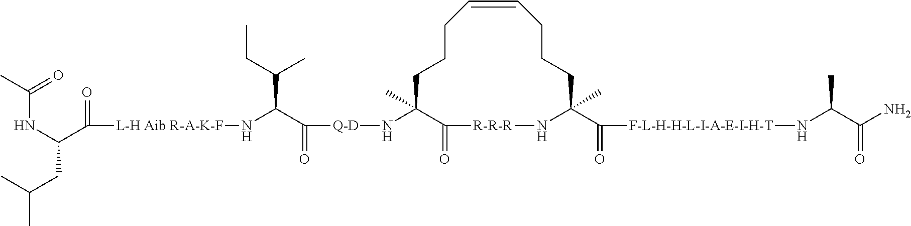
C1(=O)[R-R-R]NC(C(=O)[F-L-H-H-L-I-A-E-I-H-T]NC(C)C(N)=O)(C)CCCC=CCCCC1(C)N[Q-D]C(C(C(C)CC)N[L-H Aib R-A-K-F]C(=O)C(NC(=O)C)CC(C)C)=O
